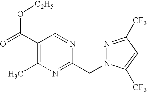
C1(C(=O)O[C2H5])=C(C)N=C(CN2N=C([CF3])C=C2[CF3])N=C1
